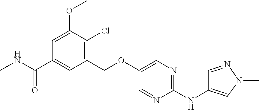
C1(COC2=CN=C(NC3=CN(C)N=C3)N=C2)=C(Cl)C(OC)=CC(C(NC)=O)=C1
